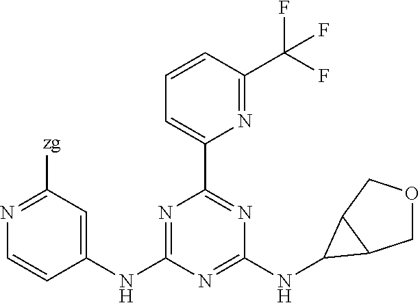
N1=C([zg])C=C(NC2=NC(C3=CC=CC(C(F)(F)F)=N3)=NC(NC3C4COCC43)=N2)C=C1
